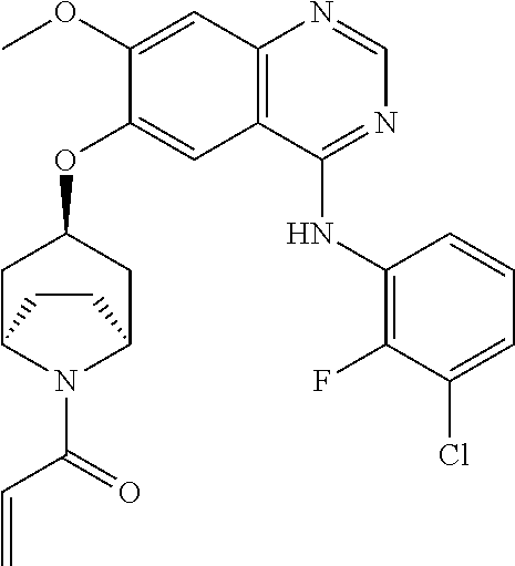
C12=C(C(NC3=C(F)C(Cl)=CC=C3)=NC=N1)C=C(OC1CC3N(C(C=C)=O)C(C1)CC3)C(OC)=C2
